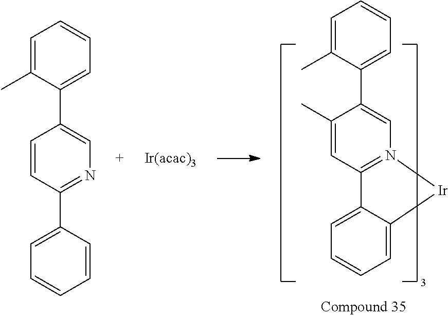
C1=CC(C2=CC=CC=C2)=NC=C1C1=CC=CC=C1C.C1(C)=CC2=N(C=C1C1=CC=CC=C1C)[Ir]C1=CC=CC=C21
